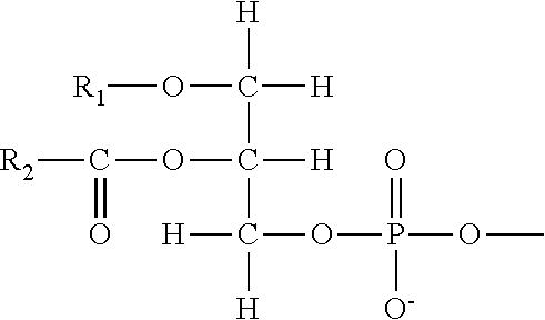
[R1]OC([H])([H])C([H])(OC(=O)[R2])C([H])([H])OP(=O)([O-])OC
